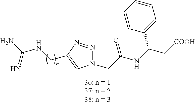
C(NCC1=CN(CC(NC(C[COOH])C2=CC=CC=C2)=O)N=N1)(N)=N
